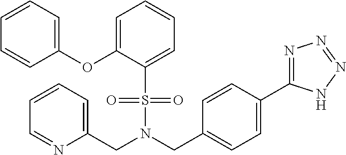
N(S(C1=CC=CC=C1OC1=CC=CC=C1)(=O)=O)(CC1=CC=C(C2=NN=NN2)C=C1)CC1=CC=CC=N1
